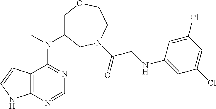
C12=C(N=CN=C1N(C)C1COCCN(C(=O)CNC3=CC(Cl)=CC(Cl)=C3)C1)NC=C2
